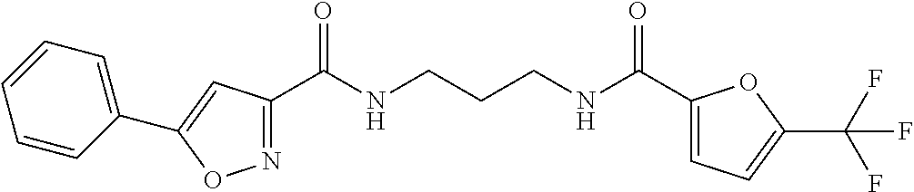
C1(C(NCCCNC(C2=CC=C(C(F)(F)F)O2)=O)=O)=NOC(C2=CC=CC=C2)=C1
